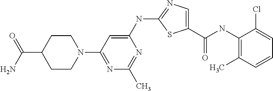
C1(NC(C2=CN=C(NC3=CC(N4CCC(C(=O)N)CC4)=NC(C)=N3)S2)=O)=C(C)C=CC=C1Cl
